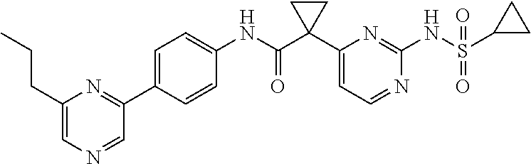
C1(C2(C(NC3=CC=C(C4=NC(CCC)=CN=C4)C=C3)=O)CC2)=CC=NC(NS(C2CC2)(=O)=O)=N1
